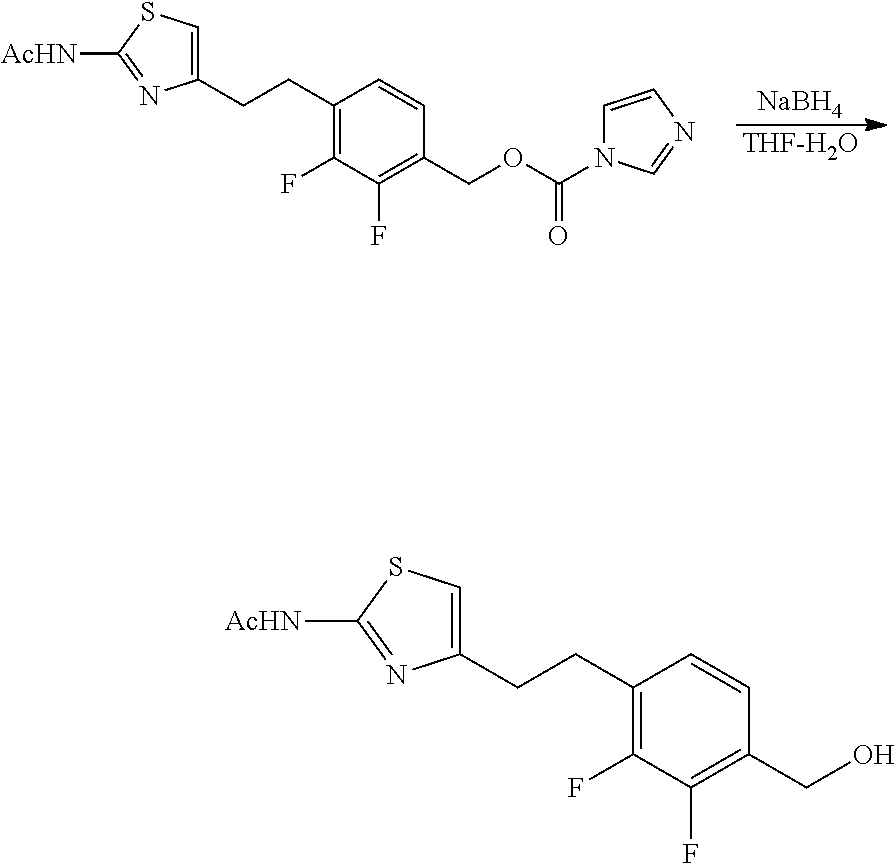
[THF-H2O].[NaBH4].C1(CCC2=C(F)C(F)=C(COC(N3C=CN=C3)=O)C=C2)=CSC([AcHN])=N1.C1(CCC2=C(F)C(F)=C(CO)C=C2)=CSC([AcHN])=N1
